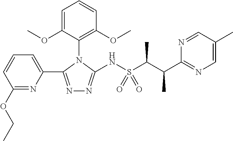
N1=C(C2=CC=CC(OCC)=N2)N(C2=C(OC)C=CC=C2OC)C(NS(C(C(C2=NC=C(C)C=N2)C)C)(=O)=O)=N1
